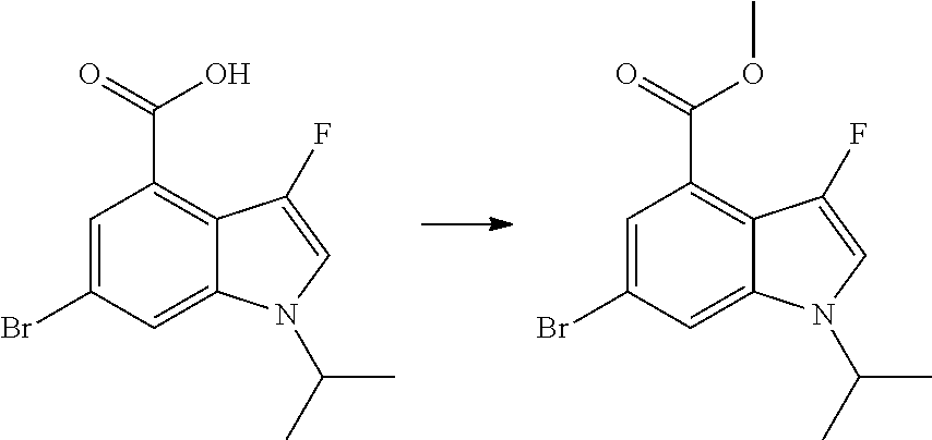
C1=C(Br)C=C2C(=C1C(=O)O)C(F)=CN2C(C)C.C1=C(Br)C=C2C(=C1C(=O)OC)C(F)=CN2C(C)C
